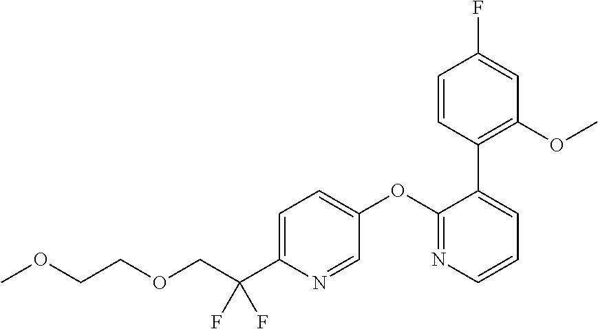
C1=C(C(COCCOC)(F)F)N=CC(OC2=NC=CC=C2C2=C(OC)C=C(F)C=C2)=C1
